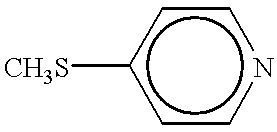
[CH3S]c1ccncc1
